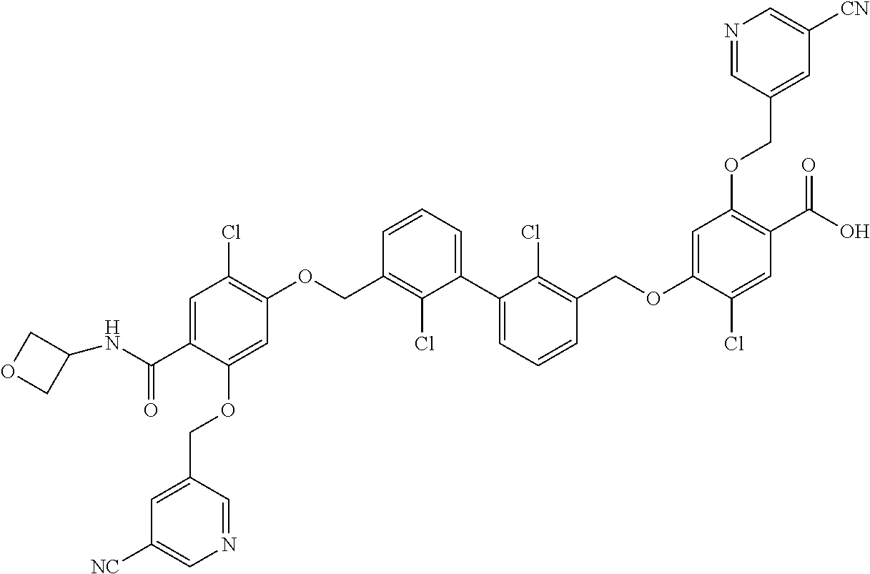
C1=C(C(=O)NC2COC2)C(OCC2=CC([NC])=CN=C2)=CC(OCC2=C(Cl)C(C3=CC=CC(COC4=CC(OCC5=CC([CN])=CN=C5)=C(C(=O)O)C=C4Cl)=C3Cl)=CC=C2)=C1Cl
